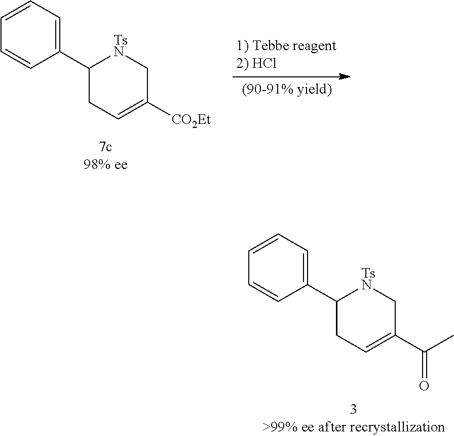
C1=CC(C2CC=C([CO2Et])C[TsN]2)=CC=C1.C1=CC(C2CC=C(C(C)=O)C[TsN]2)=CC=C1
